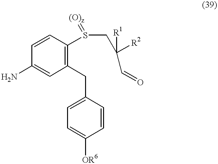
C1(N)=CC(CC2=CC=C([OR6])C=C2)=C(S(CC(C=O)([R2])[R1])=[(O)z])C=C1
